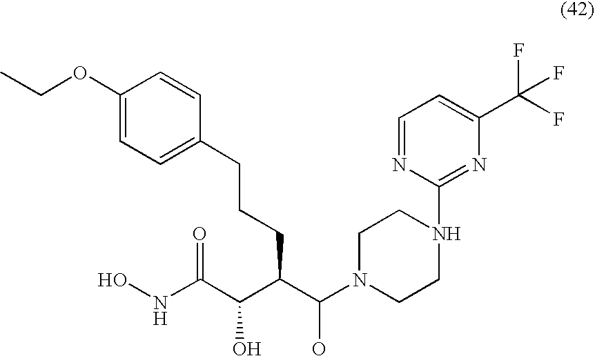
ONC(C(C(C(N1CCN(C2=NC(C(F)(F)F)=CC=N2)CC1)O)CCCC1=CC=C(OCC)C=C1)O)=O
